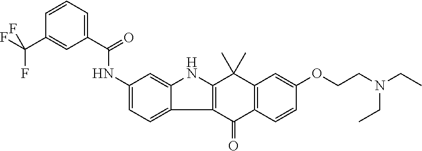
C1(NC(C2=CC=CC(C(F)(F)F)=C2)=O)=CC=C2C(=C1)NC1=C2C(=O)C2=C(C1(C)C)C=C(OCCN(CC)CC)C=C2
